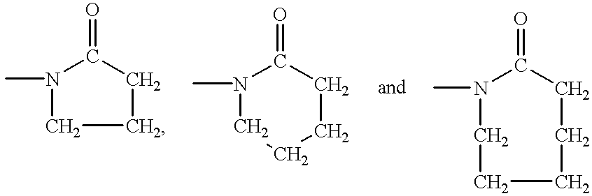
N1(C)CCCCC1=O.N1(C)CCCC1=O.N1(C)CCCCCC1=O
